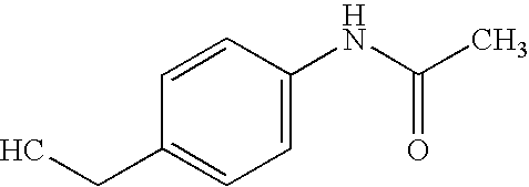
C1=C(NC(C)=O)C=CC(CC)=C1
